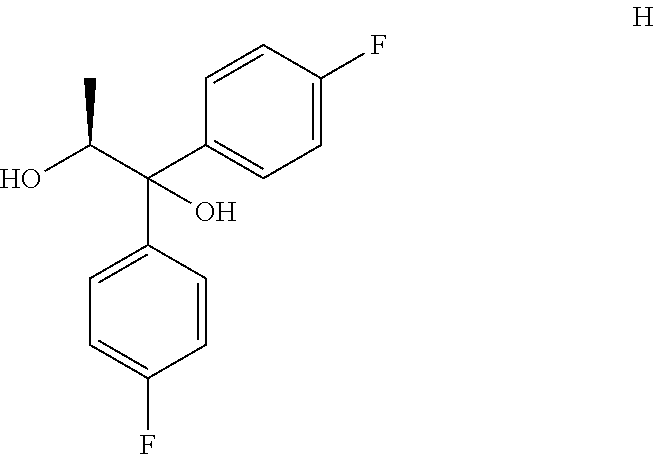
OC(C(C1=CC=C(F)C=C1)(C1=CC=C(F)C=C1)O)C
